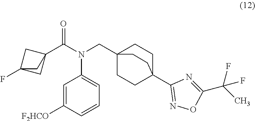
C1=C([F2HCO])C=CC=C1N(CC12CCC(C3=NOC(C(C)(F)F)=N3)(CC1)CC2)C(C12CC(F)(C1)C2)=O
